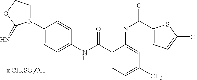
C1(NC(=O)C2=CC=C(C)C=C2NC(C2=CC=C(Cl)S2)=O)=CC=C(N2CCOC2=N)C=C1.[x CH3SO2OH]
